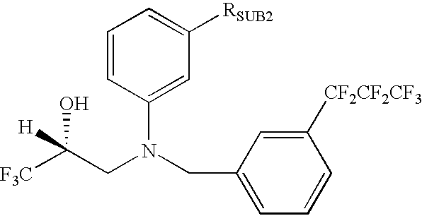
C1(CN(CC([F3C])(O)[H])C2=CC([RSUB2])=CC=C2)=CC=CC([CF2CF2CF3])=C1
